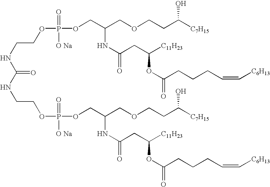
C(NC(=O)NCCOP([O Na])(=O)OCC(COCCC([C7H15])O)NC(=O)CC([C11H23])OC(CCCC=C[C6H13])=O)COP(=O)([O Na])OCC(COCCC([C7H15])O)NC(CC([C11H23])OC(CCCC=C[C6H13])=O)=O
